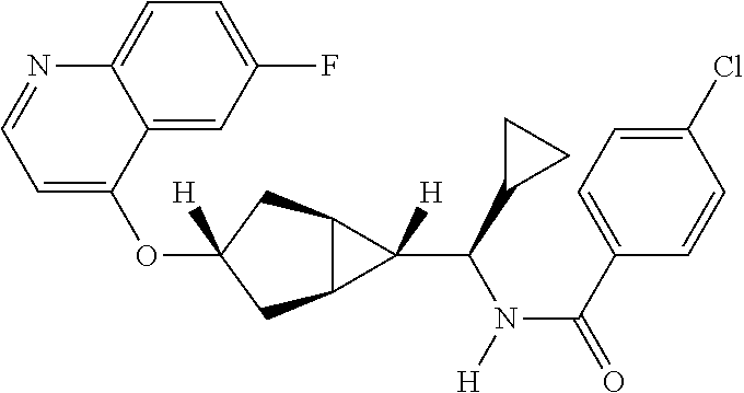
O(C1([H])CC2C(C1)C2(C(N(C(=O)C1=CC=C(Cl)C=C1)[H])C1CC1)[H])C1=CC=NC2=CC=C(F)C=C12
